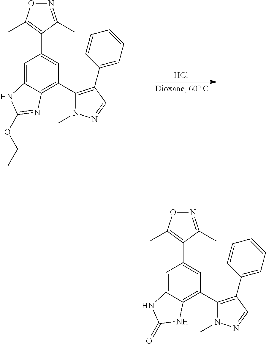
C1=C2C(=C(C3=C(C4=CC=CC=C4)C=NN3C)C=C1C1=C(C)ON=C1C)N=C(OCC)N2.Cl.C1=C2C(=C(C3=C(C4=CC=CC=C4)C=NN3C)C=C1C1=C(C)ON=C1C)NC(=O)N2
